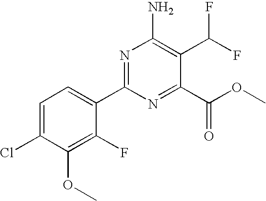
C1=C(Cl)C(OC)=C(F)C(C2=NC(N)=C(C(F)F)C(C(=O)OC)=N2)=C1
